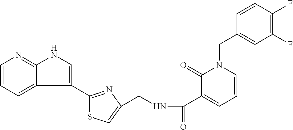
C1=CC(F)=C(F)C=C1CN1C(=O)C(C(=O)NCC2=CSC(C3=CNC4=NC=CC=C34)=N2)=CC=C1
